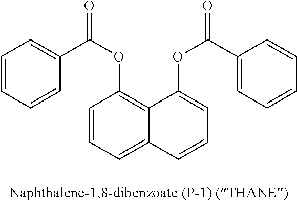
C1=CC=C2C(=C1OC(C1=CC=CC=C1)=O)C(OC(=O)C1=CC=CC=C1)=CC=C2
